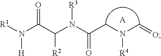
[A].N(C(CN(C=O)[R4])=O)([R3])C([R2])C(=O)N([H])[R1]
